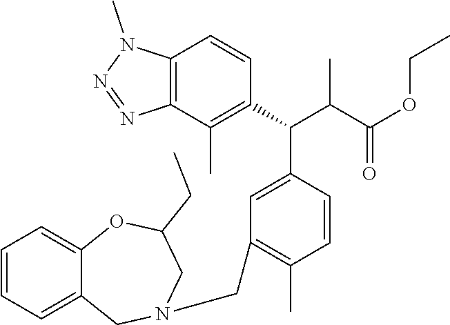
C12=C(C(C)=C(C(C(C(OCC)=O)C)C3=CC(CN4CC5=CC=CC=C5OC(CC)C4)=C(C)C=C3)C=C1)N=NN2C
